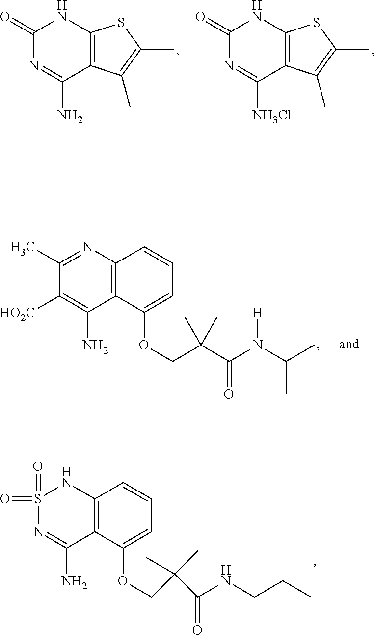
C1(=O)N=C(N)C2=C(N1)SC(C)=C2C.C1(=O)N=C([NH3Cl])C2=C(N1)SC(C)=C2C.C1(C)=NC2=C(C(N)=C1[HO2C])C(OCC(C(N(C(C)C)[H])=O)(C)C)=CC=C2.S1(=O)(=O)N=C(N)C2=C(N1)C=CC=C2OCC(C(NCCC)=O)(C)C
